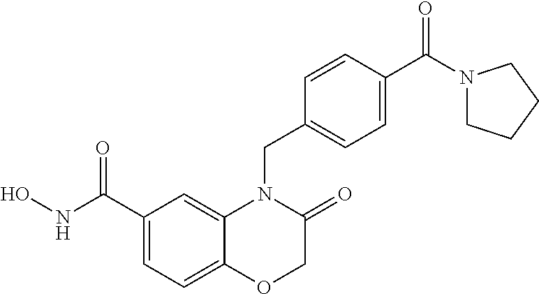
C1C(=O)N(CC2=CC=C(C(=O)N3CCCC3)C=C2)C2=CC(C(NO)=O)=CC=C2O1
